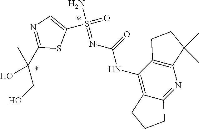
C1(NC(=O)N=S(N)(=O)C2=CN=C(C(O)(C)CO)S2)=C2C(=NC3=C1CCC3(C)C)CCC2
